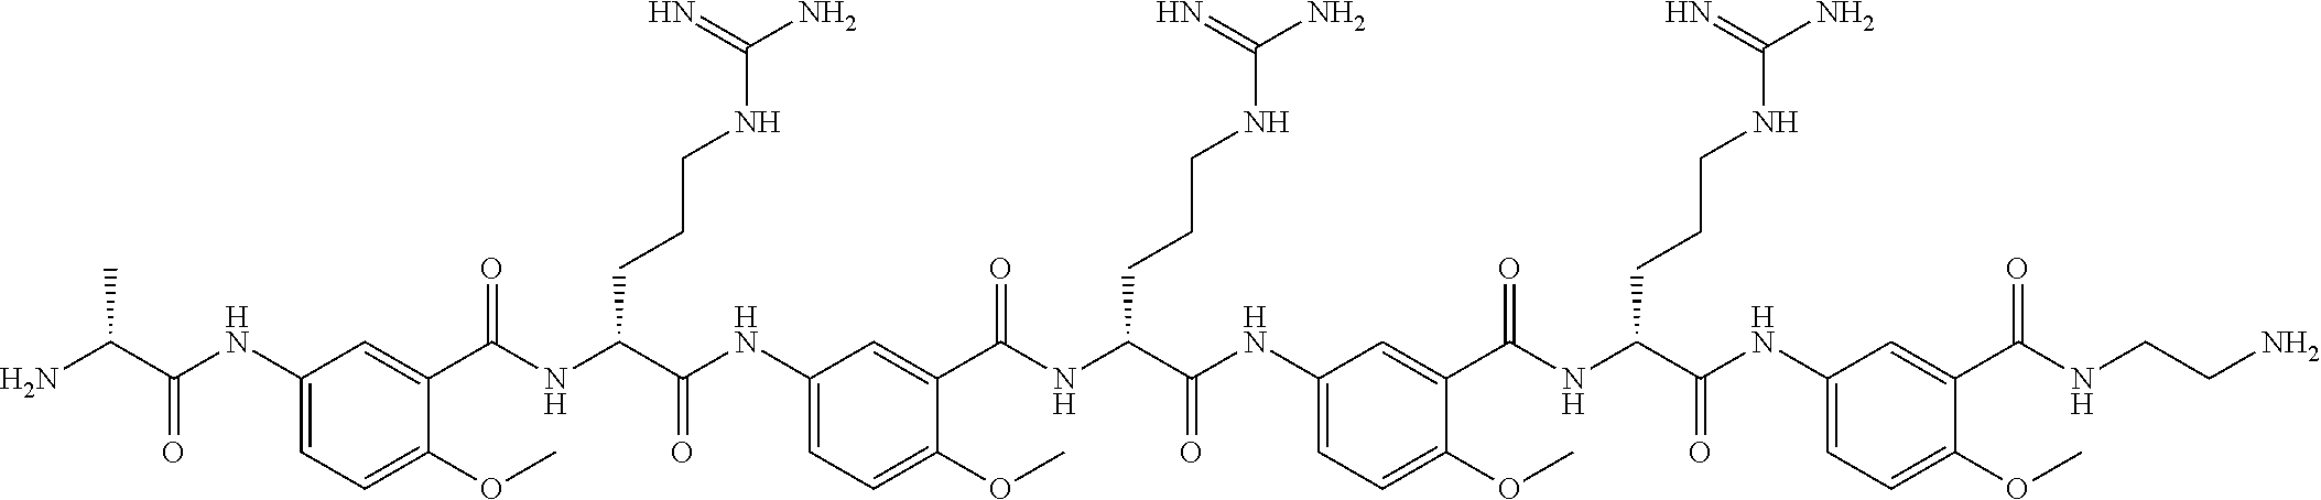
C1(NC(C(N)C)=O)=CC=C(OC)C(C(NC(C(NC2=CC=C(OC)C(C(NC(C(NC3=CC=C(OC)C(C(NC(C(NC4=CC=C(OC)C(C(NCCN)=O)=C4)=O)CCCNC(N)=N)=O)=C3)=O)CCCNC(N)=N)=O)=C2)=O)CCCNC(N)=N)=O)=C1
